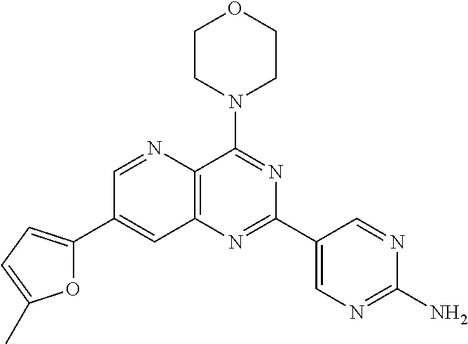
C1(C2=CC=C(C)O2)=CC2=C(N=C1)C(N1CCOCC1)=NC(C1=CN=C(N)N=C1)=N2
